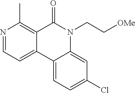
N1=CC=C2C(=C1C)C(=O)N(CC[OMe])C1=CC(Cl)=CC=C21
